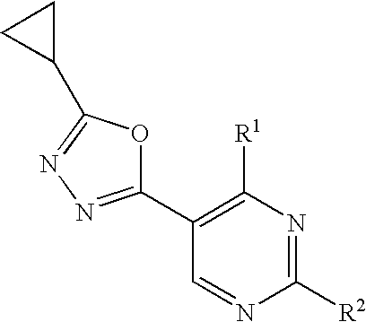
C1(C2=C([R1])N=C([R2])N=C2)=NN=C(C2CC2)O1
